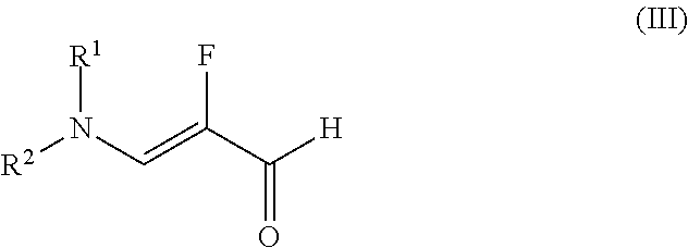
[H]C(=O)C(F)=CN([R2])[R1]
